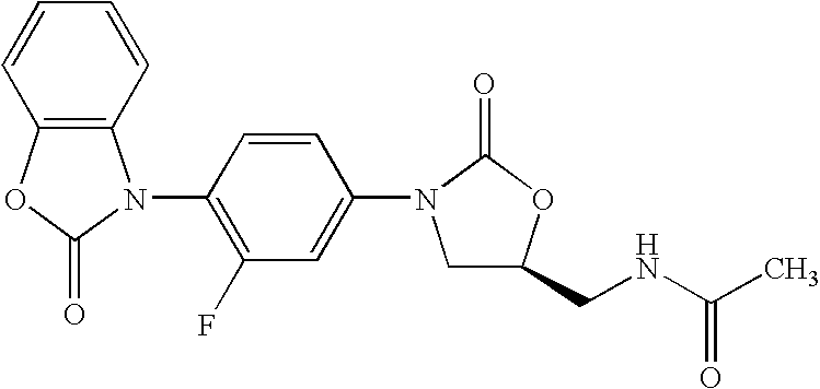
C12=C(OC(=O)N1C1=C(F)C=C(N3CC(CNC(C)=O)OC3=O)C=C1)C=CC=C2
